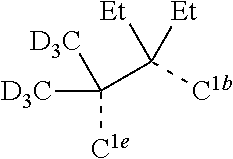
C(C([C1b])([Et])[Et])([D3C])([D3C])[C1e]
